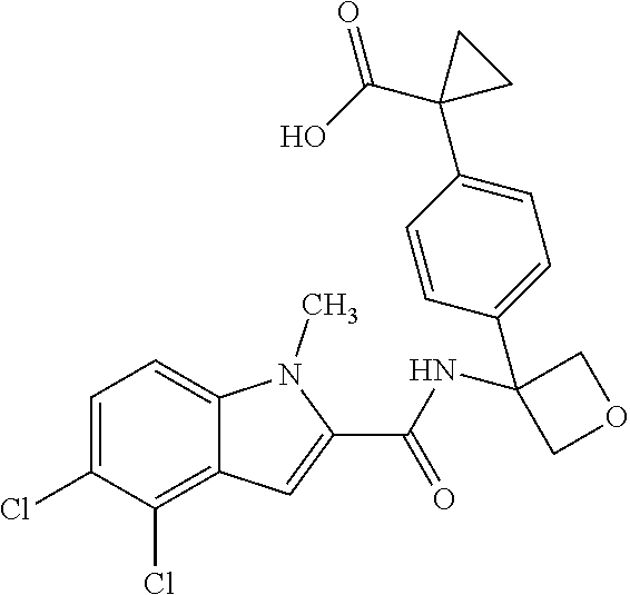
C1=C(Cl)C(Cl)=C2C(=C1)N(C)C(C(=O)NC1(C3=CC=C(C4(C(O)=O)CC4)C=C3)COC1)=C2
